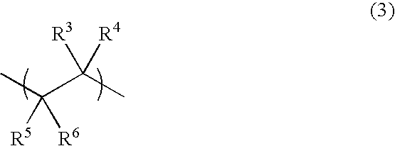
CC(C(C)([R3])[R4])([R5])[R6]
